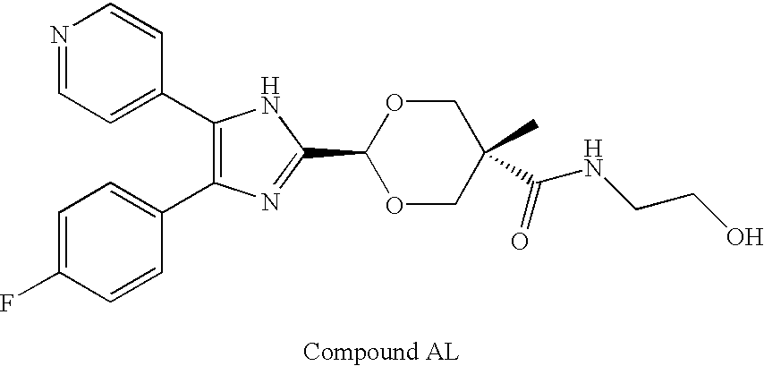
C1(C2=CC=NC=C2)=C(C2=CC=C(F)C=C2)N=C(C2OCC(C)(C(NCCO)=O)CO2)N1
